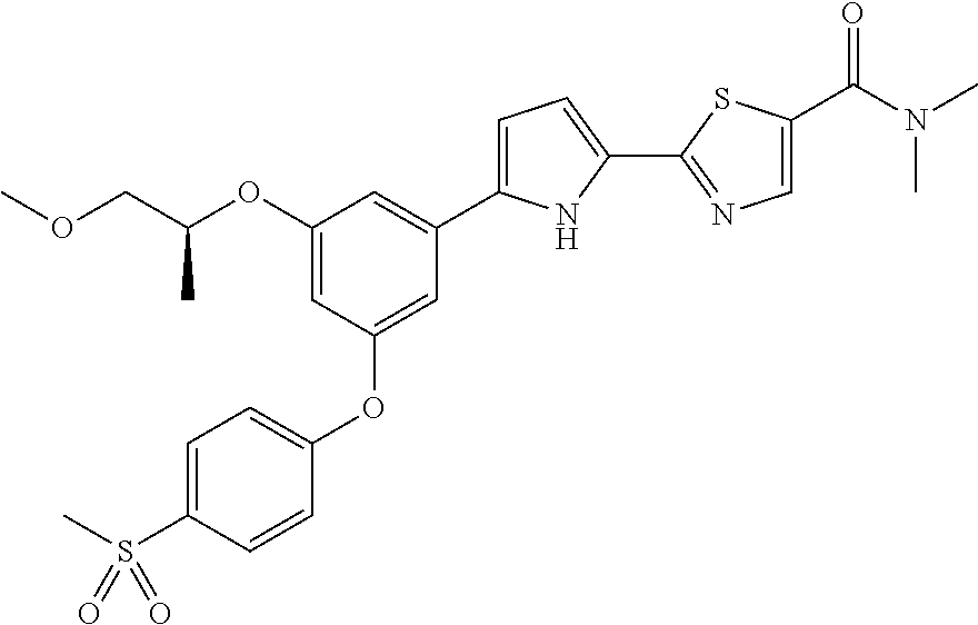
C1(OC(COC)C)=CC(OC2=CC=C(S(C)(=O)=O)C=C2)=CC(C2=CC=C(C3=NC=C(C(N(C)C)=O)S3)N2)=C1
